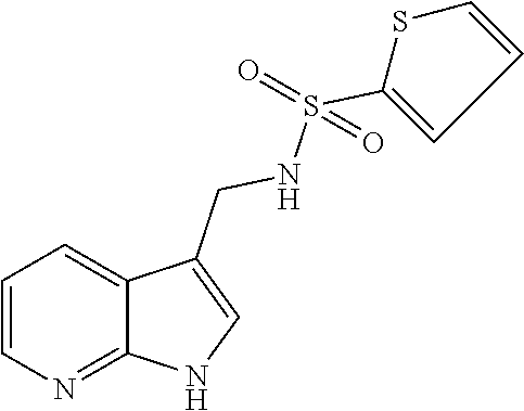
C1=CN=C2C(=C1)C(CNS(=O)(=O)C1=CC=CS1)=CN2
